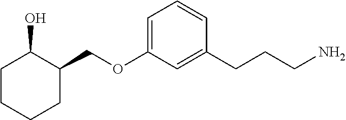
C1CCCC(COC2=CC=CC(CCCN)=C2)C1O
